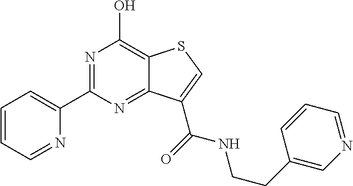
C1=CC=NC(C2=NC(O)=C3C(=N2)C(C(=O)NCCC2=CN=CC=C2)=CS3)=C1
